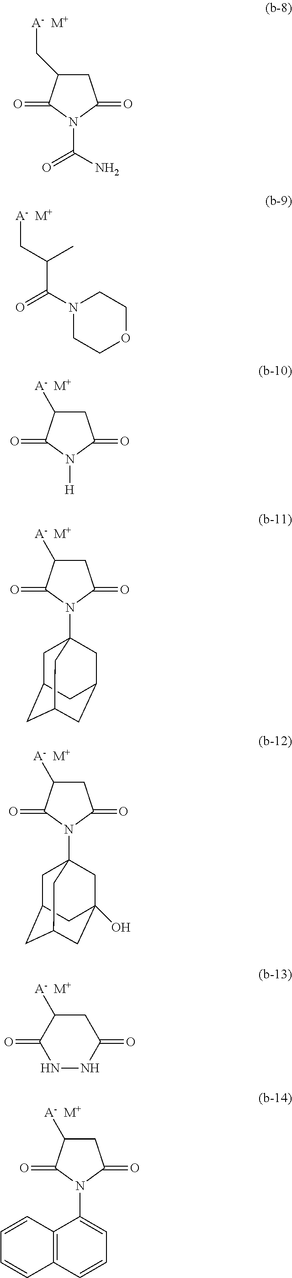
[A-  M+]CC1CC(=O)N(C(N)=O)C1=O.C(C(C[A-  M+])C)(N1CCOCC1)=O.[A-  M+]C1CC(=O)N([H])C1=O.[A-  M+]C1CC(=O)N(C23CC4CC(CC(C2)C4)C3)C1=O.[A-  M+]C1CC(=O)N(C23CC4CC(CC(O)(C2)C4)C3)C1=O.C1C([A-  M+])C(=O)NNC1=O.[A-  M+]C1CC(=O)N(C2=CC=CC3=C2C=CC=C3)C1=O
